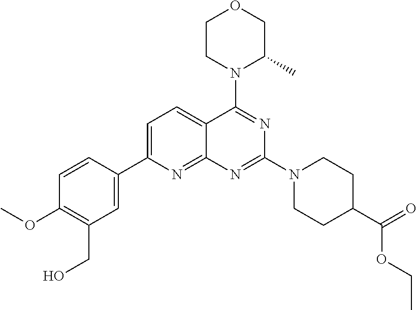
C1=C(C2=CC(CO)=C(OC)C=C2)N=C2C(=C1)C(N1C(C)COCC1)=NC(N1CCC(C(OCC)=O)CC1)=N2
